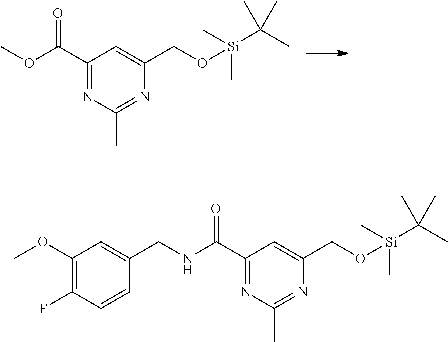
C1(C(OC)=O)=NC(C)=NC(CO[Si](C)(C)C(C)(C)C)=C1.C1(C(NCC2=CC(OC)=C(F)C=C2)=O)=NC(C)=NC(CO[Si](C)(C)C(C)(C)C)=C1
